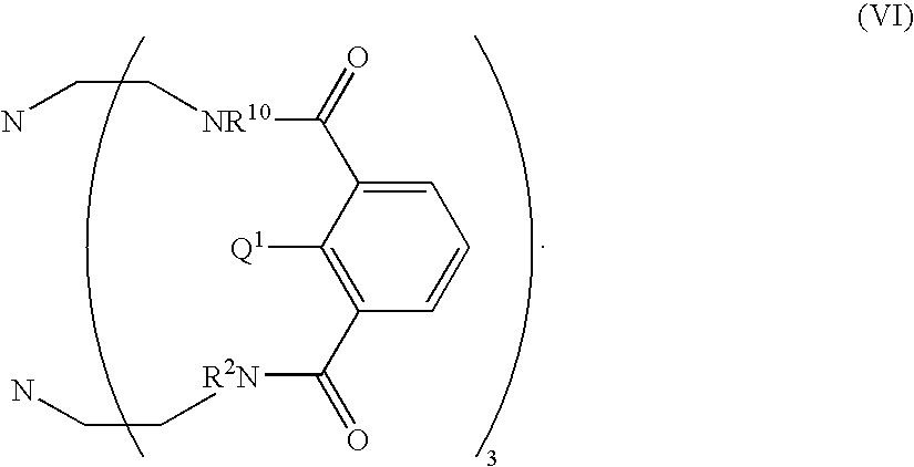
C1=C(C(=O)[NR10]CCN)C([Q1])=C(C([R2N]CCN)=O)C=C1
